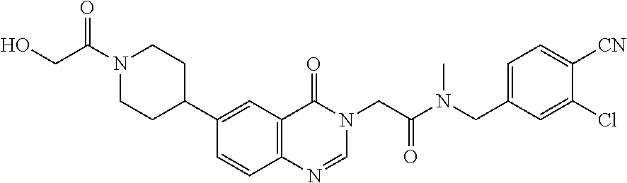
C1=CC2=C(C=C1C1CCN(C(=O)CO)CC1)C(=O)N(CC(N(CC1=CC=C([CN])C(Cl)=C1)C)=O)C=N2
